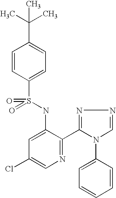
C1=CC(S(=O)(NC2=CC(Cl)=CN=C2C2=NN=CN2C2=CC=CC=C2)=O)=CC=C1C(C)(C)C
